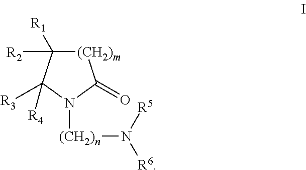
[(CH2)m]1C([R1])([R2])C([R3])([R4])N([(CH2)n]N([R6])[R5])C1=O
